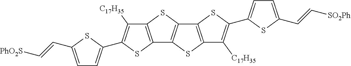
C12=C(SC3=C1SC1=C3SC(C3=CC=C(C=C[SO2Ph])S3)=C1[C17H35])C([C17H35])=C(C1=CC=C(C=C[PhO2S])S1)S2
